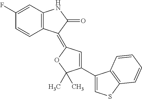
C1=C(F)C=CC2=C1NC(=O)C2=C1C=C(C2=CSC3=C2C=CC=C3)C(C)(C)O1
